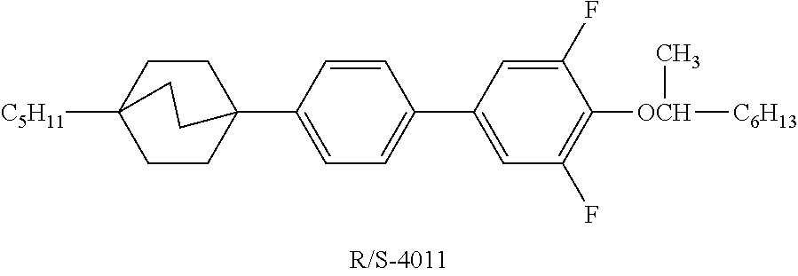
[C5H11]C12CCC(C3=CC=C(C4=CC(F)=C([OCH](C)[C6H13])C(F)=C4)C=C3)(CC1)CC2
